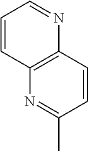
C1=CC2=C(N=C1)C=CC(C)=N2
